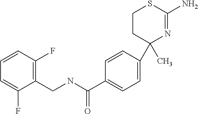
C1CC(C)(C2=CC=C(C(NCC3=C(F)C=CC=C3F)=O)C=C2)N=C(N)S1
